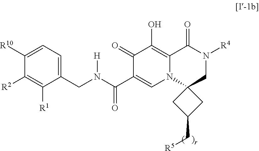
C1([R10])=CC=C(CN(C(C2=CN3C(=C(O)C2=O)C(=O)N([R4])CC32CC(C[R5])C2)=O)[H])C([R1])=C1[R2]
